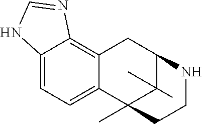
C12=CC=C3C(=C1N=CN2)CC1C(C)(C)C3(C)CCN1
